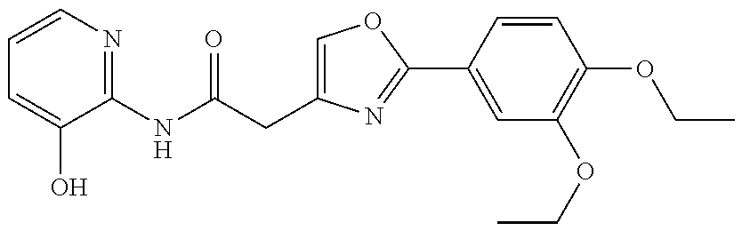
C(CC1=COC(C2=CC(OCC)=C(OCC)C=C2)=N1)(NC1=NC=CC=C1O)=O
